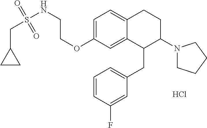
O(C1=CC=C2C(=C1)C(CC1=CC=CC(F)=C1)C(N1CCCC1)CC2)CCNS(CC1CC1)(=O)=O.Cl
